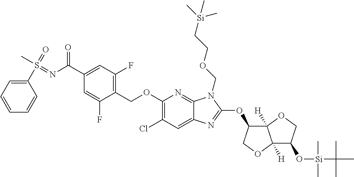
C1(COC2=C(Cl)C=C3C(=N2)N(COCC[Si](C)(C)C)C(OC2C4([H])C([H])(OC2)C(O[Si](C(C)(C)C)(C)C)CO4)=N3)=C(F)C=C(C(N=S(C)(=O)C2=CC=CC=C2)=O)C=C1F
